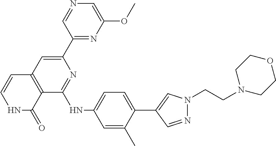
N1=CC(C2=CC3=C(C(NC4=CC=C(C5=CN(CCN6CCOCC6)N=C5)C(C)=C4)=N2)C(=O)NC=C3)=NC(OC)=C1
